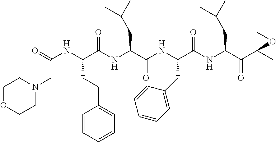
C1OCCN(CC(=O)NC(C(NC(C(NC(C(NC(C(C2(C)OC2)=O)CC(C)C)=O)CC2=CC=CC=C2)=O)CC(C)C)=O)CCC2=CC=CC=C2)C1
